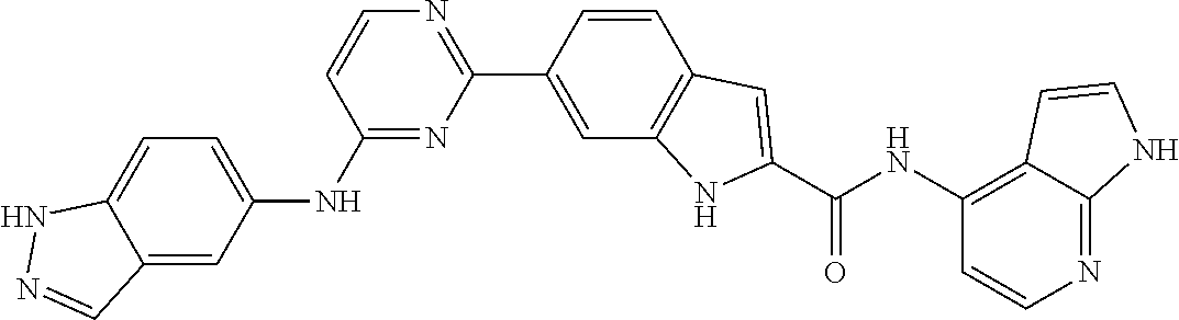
C1(C2=CC3=C(C=C2)C=C(C(NC2=C4C(=NC=C2)NC=C4)=O)N3)=NC=CC(NC2=CC=C3C(=C2)C=NN3)=N1
